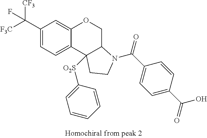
C1(C([F3C])([CF3])F)=CC=C2C(=C1)OCC1C2([O2S]C2=CC=CC=C2)CCN1C(C1=CC=C(C(=O)O)C=C1)=O
